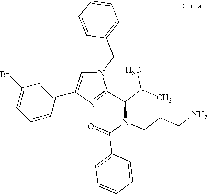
N1(CC2=CC=CC=C2)C=C(C2=CC(Br)=CC=C2)N=C1C(C(C)C)N(C(=O)C1=CC=CC=C1)CCCN
